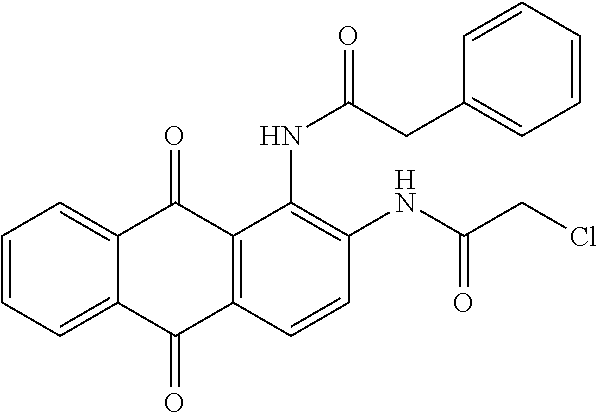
C1=CC=C2C(=C1)C(=O)C1=C(C2=O)C=CC(NC(CCl)=O)=C1NC(=O)CC1=CC=CC=C1
